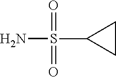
NS(C1CC1)(=O)=O
